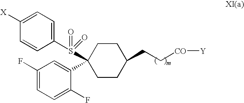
C1([X])=CC=C(S(=O)(=O)C2(C3=CC(F)=CC=C3F)CCC(CC[CO][Y])CC2)C=C1
